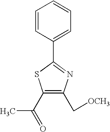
C1=CC(C2=NC(C[OCH3])=C(C(=O)C)S2)=CC=C1
